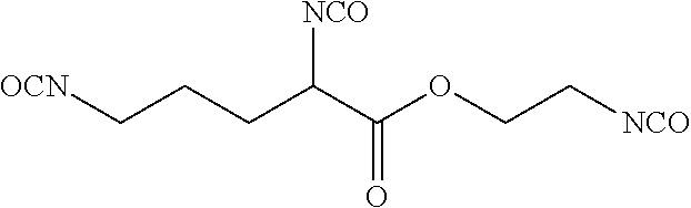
[NCO]CCOC(C(CCC[OCN])[NCO])=O
